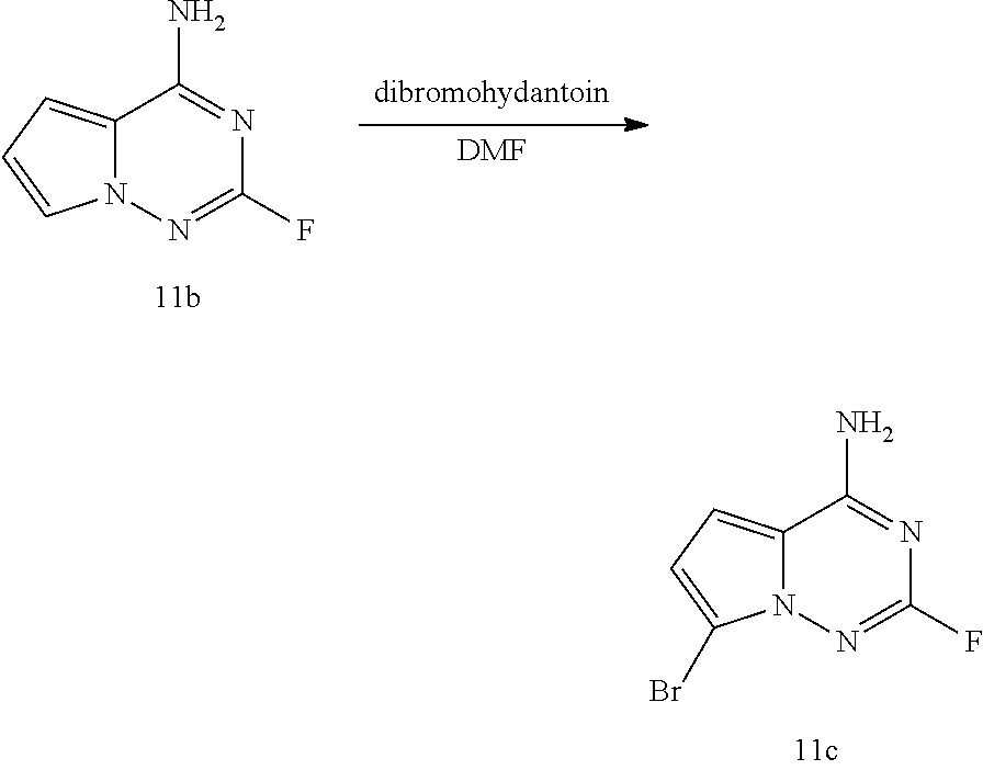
C12=CC=C(Br)N1N=C(F)N=C2N.C12=CC=CN1N=C(F)N=C2N.[DMF].[dibromohydantoin]
